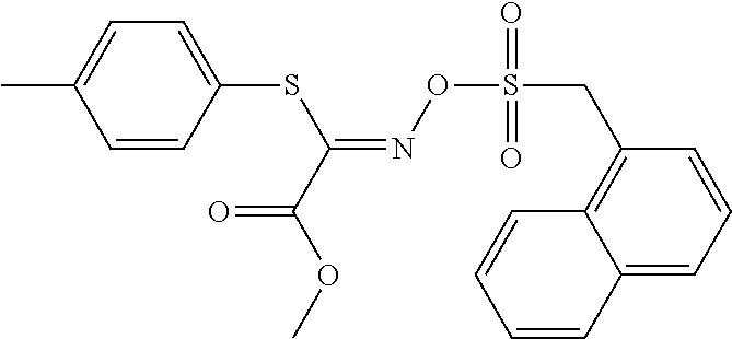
C1=CC(SC(=NOS(CC2=C3C(=CC=C2)C=CC=C3)(=O)=O)C(OC)=O)=CC=C1C
